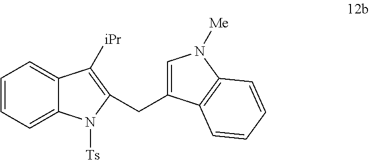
C1=CC=C2C(=C1)C([iPr])=C(CC1=CN([Me])C3=C1C=CC=C3)N2[Ts]
